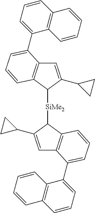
C1=C(C2CC2)C([SiMe2]C2C3=C(C=C2C2CC2)C(C2=CC=CC4=C2C=CC=C4)=CC=C3)C2=C1C(C1=CC=CC3=C1C=CC=C3)=CC=C2
